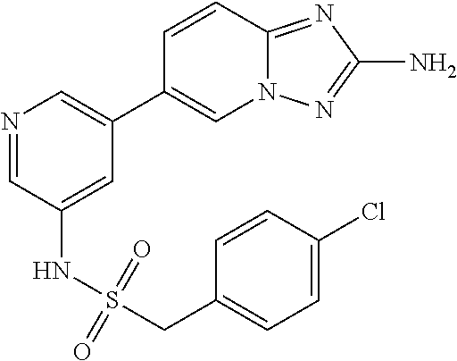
C12=NC(N)=NN1C=C(C1=CN=CC(NS(=O)(=O)CC3=CC=C(Cl)C=C3)=C1)C=C2
